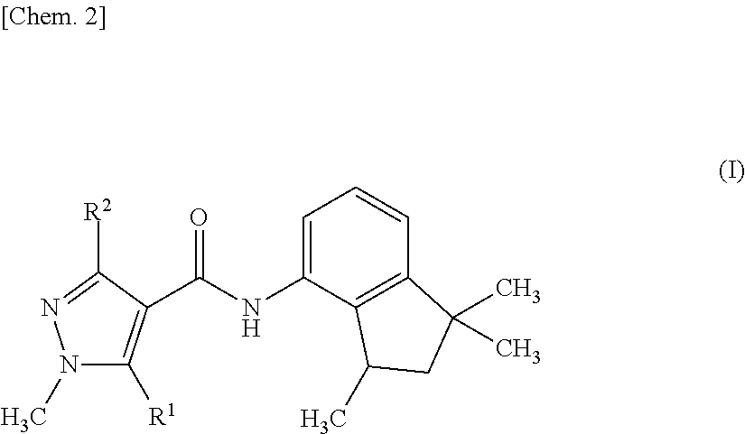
C12=C(C=CC=C1NC(C1=C([R1])N(C)N=C1[R2])=O)C(C)(C)CC2C
